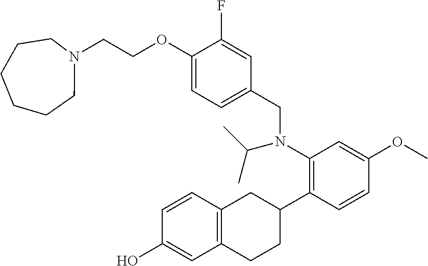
N1(CCOC2=CC=C(CN(C3=C(C4CC5=C(CC4)C=C(O)C=C5)C=CC(OC)=C3)C(C)C)C=C2F)CCCCCC1
